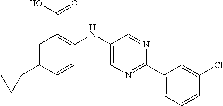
C1=C(C2CC2)C=CC(NC2=CN=C(C3=CC=CC(Cl)=C3)N=C2)=C1C(O)=O
